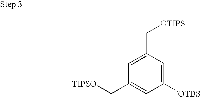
C1([OTBS])=CC(C[OTIPS])=CC(C[TIPSO])=C1
